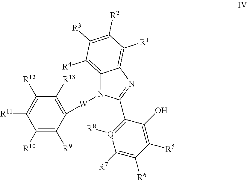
C1([R10])=C([R9])C([W]N2C3=C([R4])C([R3])=C([R2])C([R1])=C3N=C2C2=[Q]([R8])C([R7])=C([R6])C([R5])=C2O)=C([R13])C([R12])=C1[R11]
